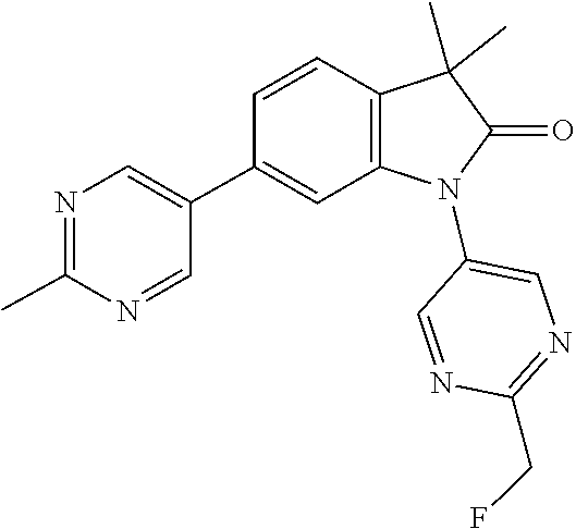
C1=NC(CF)=NC=C1N1C2=C(C=CC(C3=CN=C(C)N=C3)=C2)C(C)(C)C1=O
